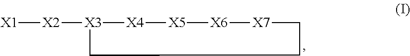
[X1][X2][X3]1[X4][X5][X6][X7]CCC1
